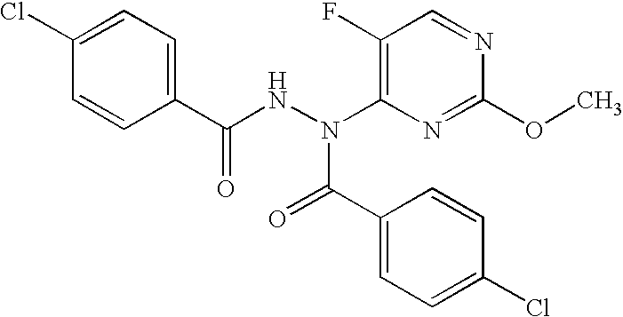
COC1=NC(N(NC(C2=CC=C(Cl)C=C2)=O)C(=O)C2=CC=C(Cl)C=C2)=C(F)C=N1
